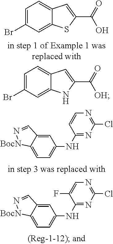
C1=C(Br)C=C2C(=C1)C=C(C(=O)[OH])N2.C1=C(Br)C=C2C(=C1)C=C(C(=O)O)S2.C1=C2C(=CC(NC3=NC(Cl)=NC=C3)=C1)C=N[BocN]2.C1=C2C(=CC(NC3=NC(Cl)=NC=C3F)=C1)C=N[BocN]2
